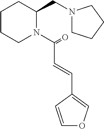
C1CCN(C(=O)C=CC2=COC=C2)C(CN2CCCC2)C1
